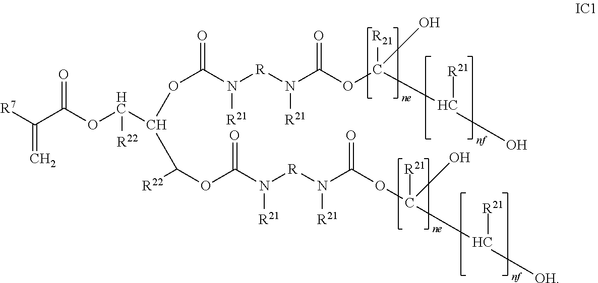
[R7]C(C(OC(C(OC(=O)N([R]N(C(OC([R21])(O)C(O)[R21])=O)[R21])[R21])C([R22])OC(N([R]N(C(OC([R21])(O)C([R21])[OH])=O)[R21])[R21])=O)[R22])=O)=C
